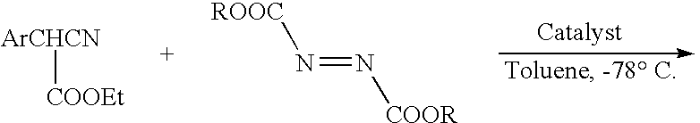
[ArCHCN][COOEt].[ROOC]N=N[COOR]
